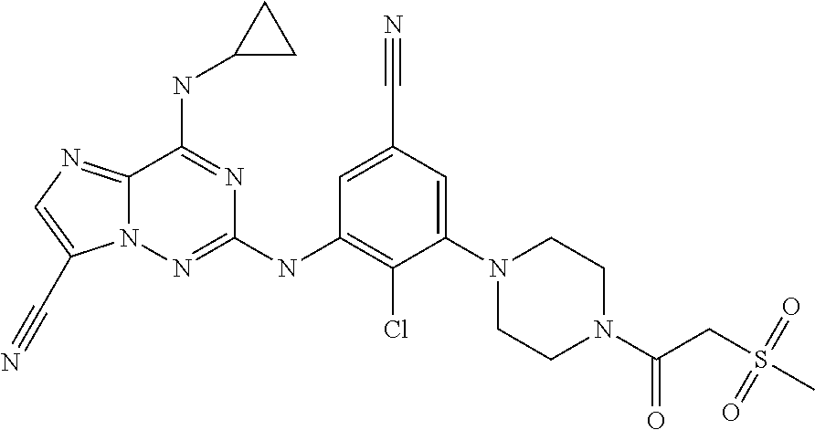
C1=C(C#N)C=C(N2CCN(C(CS(C)(=O)=O)=O)CC2)C(Cl)=C1NC1=NN2C(=NC=C2C#N)C(NC2CC2)=N1
